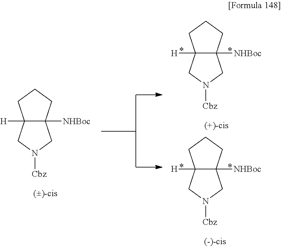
C12([H])C([NHBoc])(CCC1)CN([Cbz])C2.C12([H])C([NHBoc])(CCC1)CN([Cbz])C2.C12([H])C([NHBoc])(CCC1)CN([Cbz])C2
